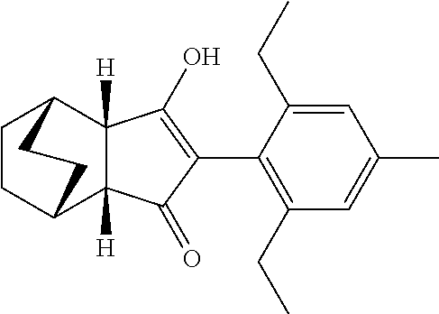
C1(CC)=C(C2=C(O)C3([H])C([H])(C2=O)C2CCC3CC2)C(CC)=CC(C)=C1
